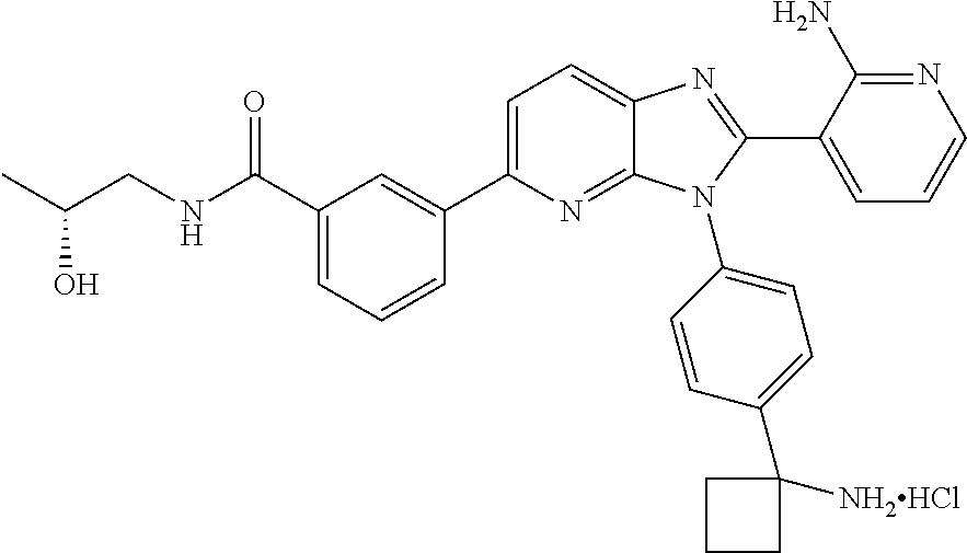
C1(C(NCC(C)O)=O)=CC=CC(C2=CC=C3C(=N2)N(C2=CC=C(C4([NH2HCl])CCC4)C=C2)C(C2=CC=CN=C2N)=N3)=C1
